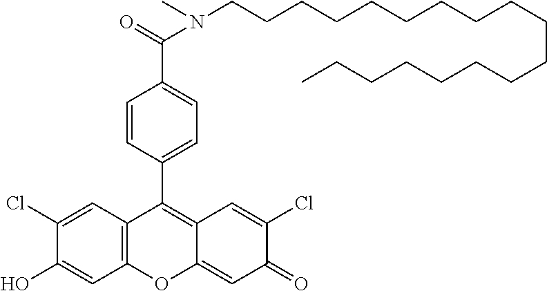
C12=C(C=C(Cl)C(O)=C1)C(C1=CC=C(C(=O)N(CCCCCCCCCCCCCCCCCC)C)C=C1)=C1C(=CC(=O)C(Cl)=C1)O2
